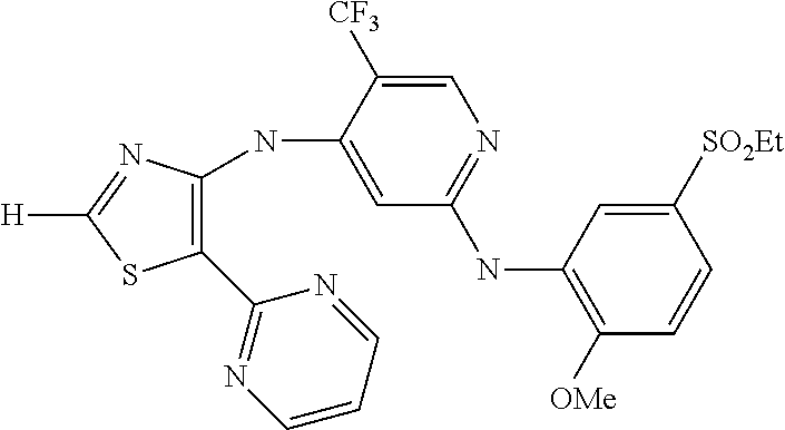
C1([SO2Et])=CC(NC2=NC=C([CF3])C(NC3=C(C4=NC=CC=N4)SC([H])=N3)=C2)=C([OMe])C=C1
